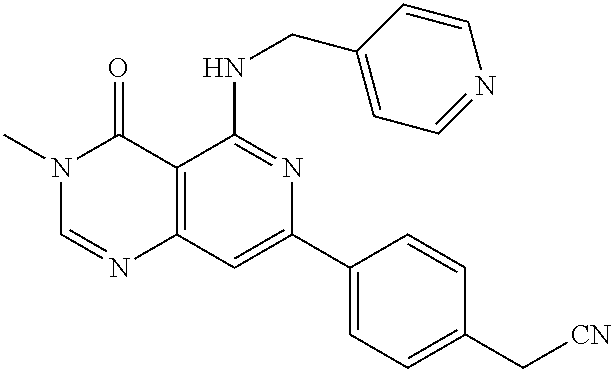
C12=C(C=C(C3=CC=C(C[CN])C=C3)N=C1NCC1=CC=NC=C1)N=CN(C)C2=O
